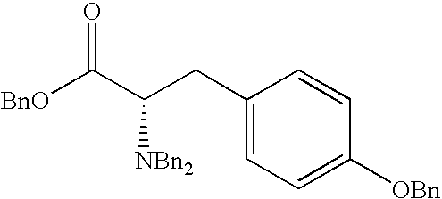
[BnO]C(C(CC1=CC=C([OBn])C=C1)[NBn2])=O
